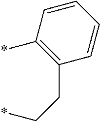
C1=CC=CC(*)=C1CC*
